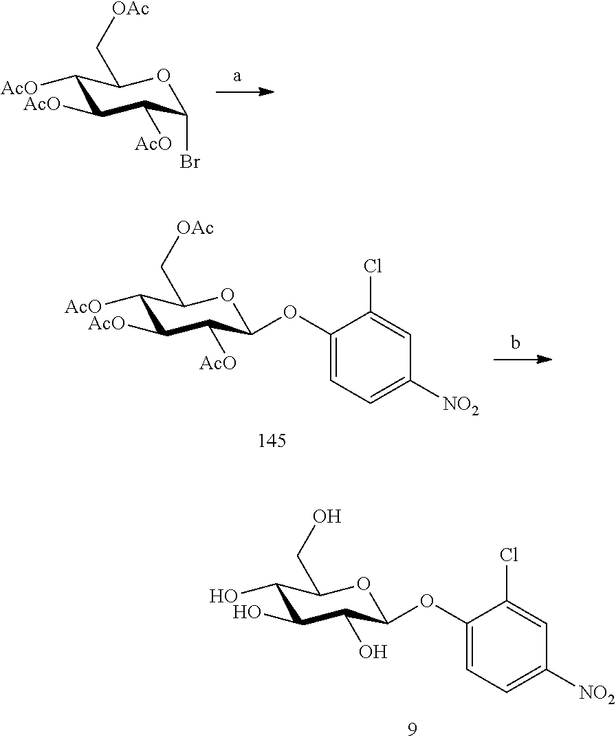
C1([AcO])C([AcO])C([AcO])C(Br)OC1C[OAc].C1(O)C(O)C(O)C(OC2=CC=C([NO2])C=C2Cl)OC1CO.C1([AcO])C([AcO])C([AcO])C(OC2=CC=C([NO2])C=C2Cl)OC1C[OAc]
